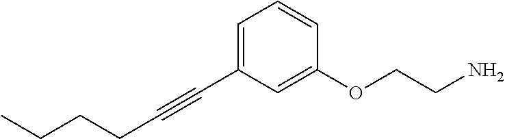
C(#CC1=CC=CC(OCCN)=C1)CCCC
